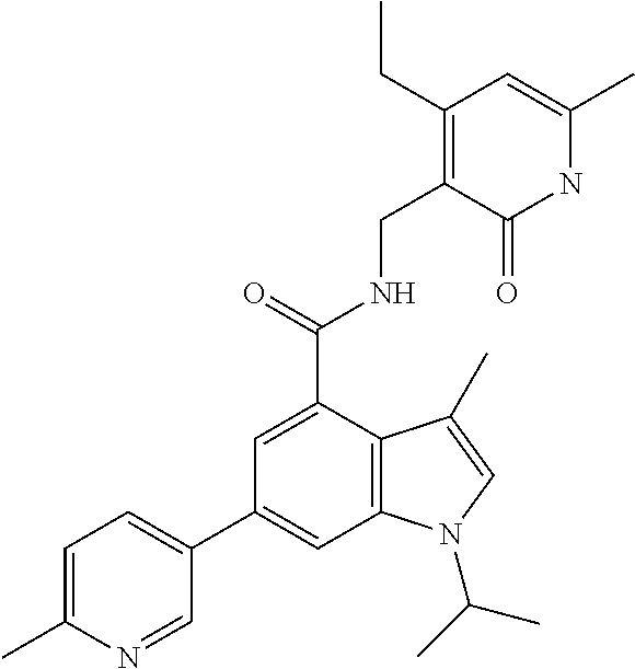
C1=C(C)N=CC(C2=CC3=C(C(C(NCC4=C(CC)C=C(C)NC4=O)=O)=C2)C(C)=CN3C(C)C)=C1
